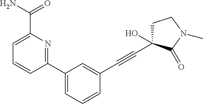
C1=CC(C#CC2(O)CCN(C)C2=O)=CC(C2=NC(C(N)=O)=CC=C2)=C1
